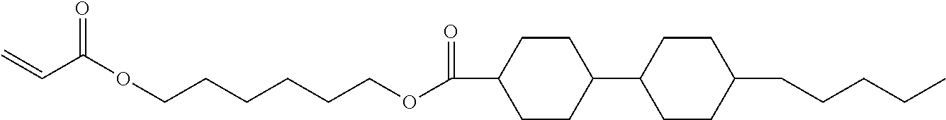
C1CC(C2CCC(CCCCC)CC2)CCC1C(=O)OCCCCCCOC(C=C)=O
